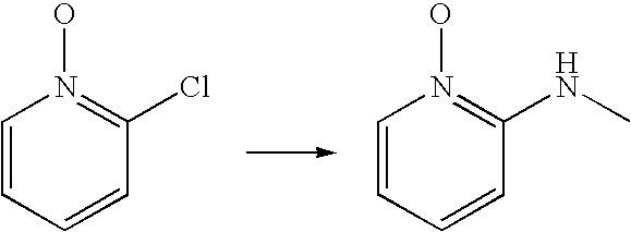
C1=CC=CC(Cl)=N1O.C1=CC=CC(NC)=N1O
